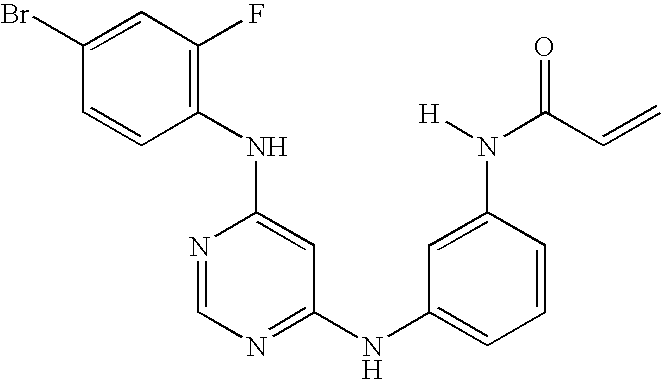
C1(NC2=C(F)C=C(Br)C=C2)=CC(NC2=CC=CC(N(C(C=C)=O)[H])=C2)=NC=N1
